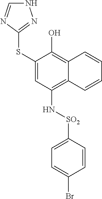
C1(SC2=NNC=N2)=CC(N[SO2]C2=CC=C(Br)C=C2)=C2C(=C1O)C=CC=C2
